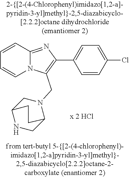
C1=CC2=NC(C3=CC=C(Cl)C=C3)=C(CN3CC4NCC3CC4)N2C=C1
